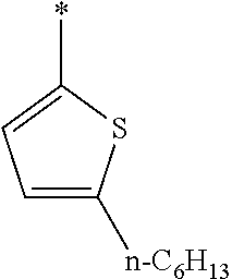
C1=C([n-C6H13])SC(*)=C1
